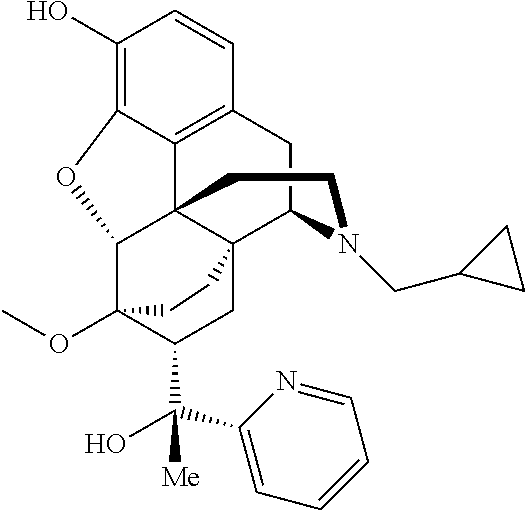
C1(O)=C2C3=C(C=C1)CC1C45C3(C(C(OC)(C(C(O)([Me])C3=CC=CC=N3)C4)CC5)O2)CCN1CC1CC1
